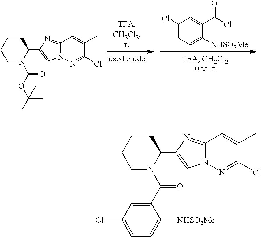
C1(Cl)=CC=C([NHSO2Me])C(C(Cl)=O)=C1.C1CCCN(C(OC(C)(C)C)=O)C1C1=CN2C(=N1)C=C(C)C(Cl)=N2.C1CCCN(C(C2=CC(Cl)=CC=C2[NHSO2Me])=O)C1C1=CN2C(=N1)C=C(C)C(Cl)=N2
